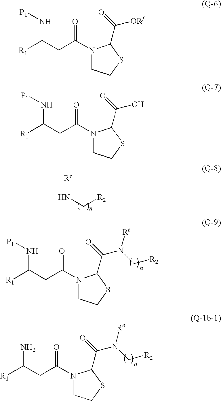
[Re]NC[R2].N1(C(CC([R1])N[P1])=O)CCSC1C(=O)N(C[R2])[Re].N1(C(CC([R1])N)=O)CCSC1C(=O)N(C[R2])[Re].N1(C(CC([R1])N[P1])=O)CCSC1C(=O)[ORf].N1(C(CC([R1])N[P1])=O)CCSC1C(=O)O
